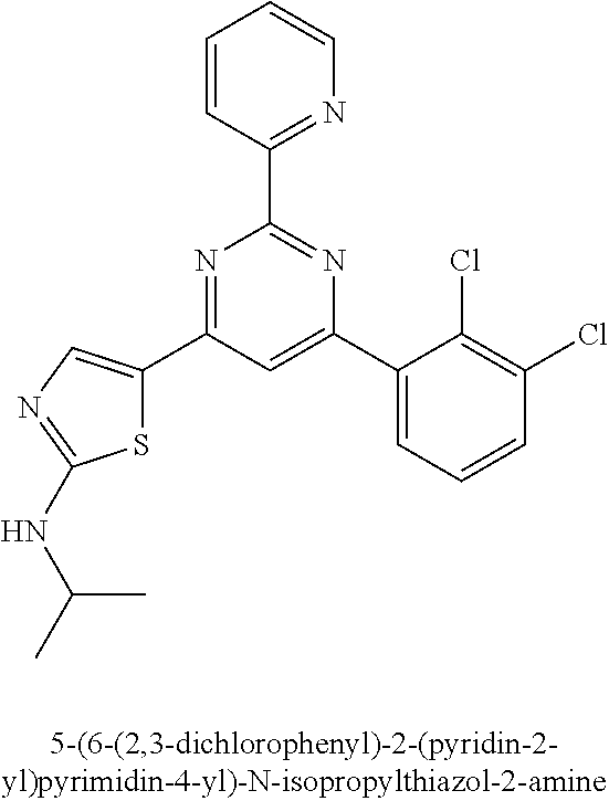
C1=CC(C2=NC(C3=CC=CC(Cl)=C3Cl)=CC(C3=CN=C(NC(C)C)S3)=N2)=NC=C1
